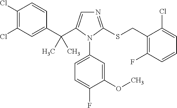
C1(Cl)=C(Cl)C=C(C(C2=CN=C(SCC3=C(F)C=CC=C3Cl)N2C2=CC=C(F)C(OC)=C2)(C)C)C=C1
